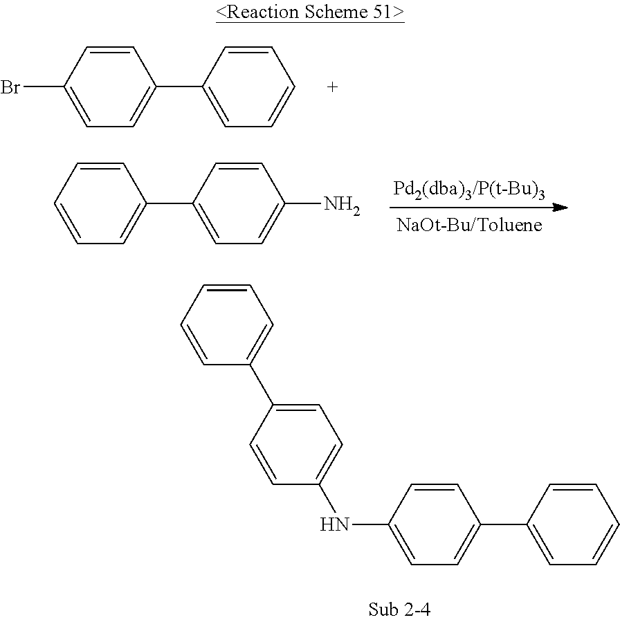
BrC1=CC=C(C2=CC=CC=C2)C=C1.NC1=CC=C(C2=CC=CC=C2)C=C1.C1=CC=CC=C1C1=CC=C(NC2=CC=C(C3=CC=CC=C3)C=C2)C=C1
